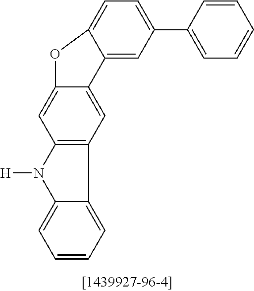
C1=C(C2=CC=C3C(=C2)C2=CC4=C(C=C2O3)N([H])C2=CC=CC=C42)C=CC=C1
